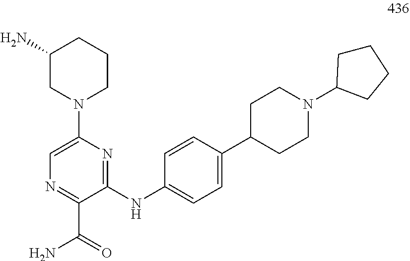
C1(N)CN(C2=CN=C(C(N)=O)C(NC3=CC=C(C4CCN(C5CCCC5)CC4)C=C3)=N2)CCC1
